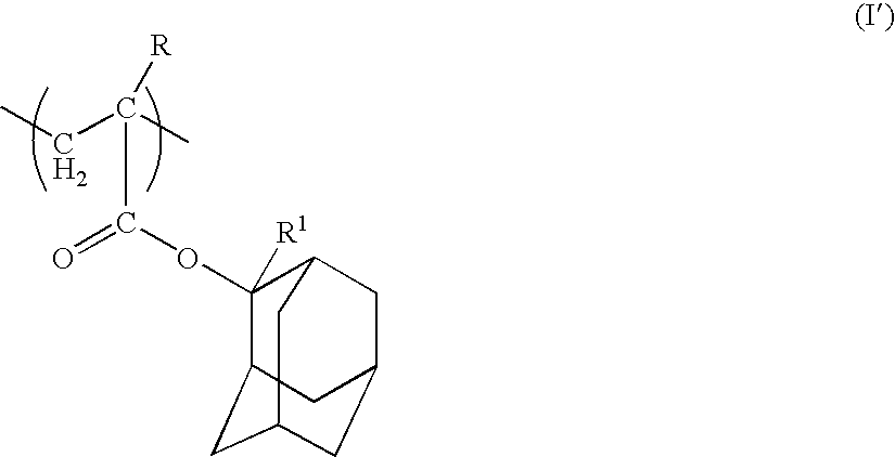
CCC(C)([R])C(=O)OC1([R1])C2CC3CC(CC1C3)C2
